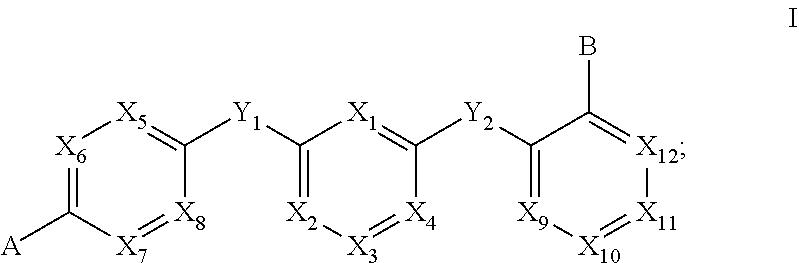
[X6]1=C([A])[X7]=[X8]C([Y1]C2=[X2][X3]=[X4]C([Y2]C3=[X9][X10]=[X11][X12]=C3B)=[X1]2)=[X5]1
